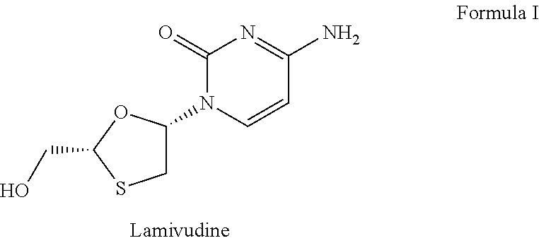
C1C(N2C=CC(N)=NC2=O)OC(CO)S1
